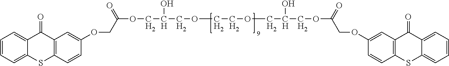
C1=CC=C2C(=C1)C(=O)C1=C(S2)C=CC(OCC(OCC(COCCOCC(COC(COC2=CC3=C(C=C2)SC2=CC=CC=C2C3=O)=O)O)O)=O)=C1
